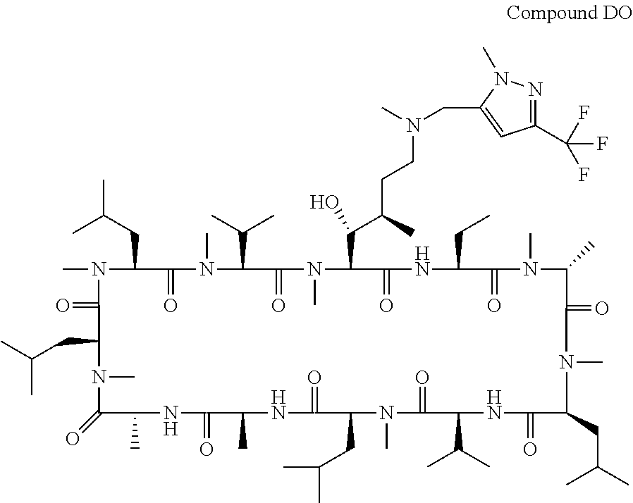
CC(CC1N(C)C(=O)C(CC(C)C)N(C)C(=O)C(C)NC(=O)C(C)NC(=O)C(CC(C)C)N(C)C(=O)C(C(C)C)NC(=O)C(CC(C)C)N(C)C(=O)C(C)N(C)C(=O)C(CC)NC(=O)C(C(C(C)CCN(CC2=CC(C(F)(F)F)=NN2C)C)O)N(C)C(=O)C(C(C)C)N(C)C1=O)C
